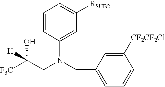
[F3C]C(CN(CC1=CC=CC([CF2CF2Cl])=C1)C1=CC([RSUB2])=CC=C1)(O)[H]
